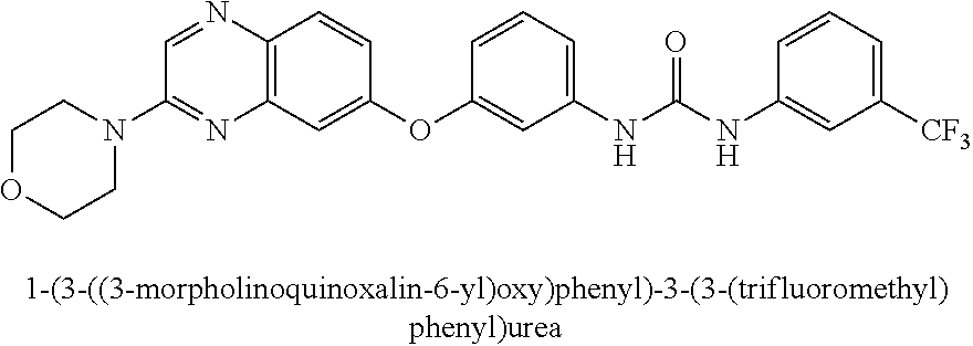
C1=NC2=C(N=C1N1CCOCC1)C=C(OC1=CC(NC(NC3=CC([CF3])=CC=C3)=O)=CC=C1)C=C2
